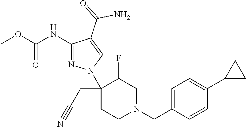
C1(CC#N)(N2N=C(NC(OC)=O)C(C(=O)N)=C2)CCN(CC2=CC=C(C3CC3)C=C2)CC1F
